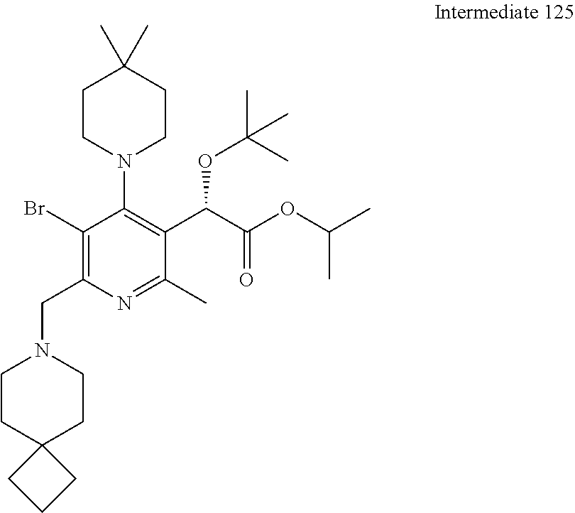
C1CN(C2=C(C(C(OC(C)C)=O)OC(C)(C)C)C(C)=NC(CN3CCC4(CC3)CCC4)=C2Br)CCC1(C)C
